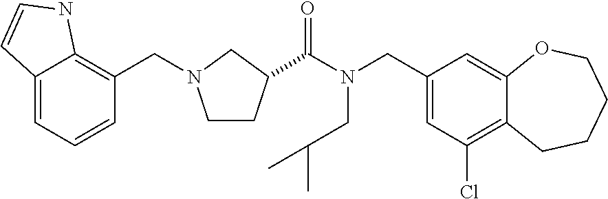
C1(CN(C(=O)C2CCN(CC3=C4C(=CC=C3)C=CN4)C2)CC(C)C)=CC(Cl)=C2C(=C1)OCCCC2
